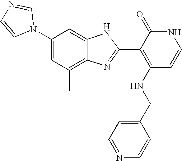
C1(C)=C2C(=CC(N3C=NC=C3)=C1)NC(C1=C(NCC3=CC=NC=C3)C=CNC1=O)=N2
